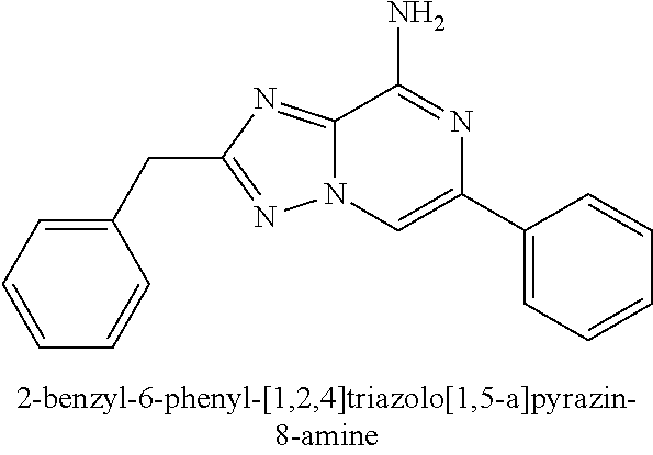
C1(CC2=NN3C(=N2)C(N)=NC(C2=CC=CC=C2)=C3)=CC=CC=C1
